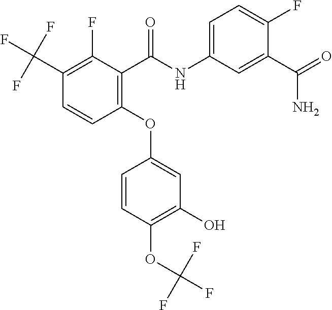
C1(C(F)(F)F)=C(F)C(C(NC2=CC=C(F)C(C(N)=O)=C2)=O)=C(OC2=CC(O)=C(OC(F)(F)F)C=C2)C=C1
